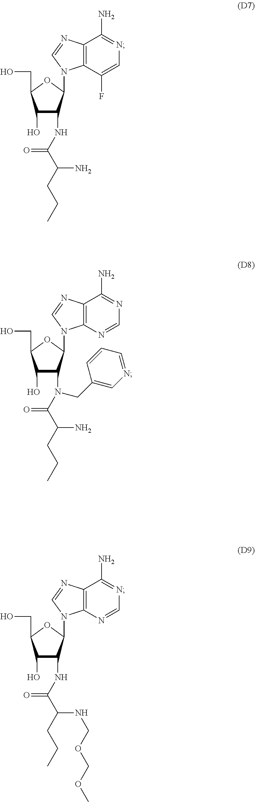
C1(O)C(NC(C(CCC)N)=O)C(N2C3=C(N=C2)C(N)=NC=C3F)OC1CO.C1(O)C(NC(C(CCC)NCOCOC)=O)C(N2C3=C(N=C2)C(N)=NC=N3)OC1CO.C1(O)C(N(C(C(CCC)N)=O)CC2=CN=CC=C2)C(N2C3=C(N=C2)C(N)=NC=N3)OC1CO
